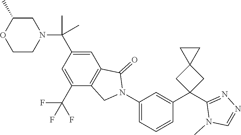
C1(N2C(=O)C3=C(C2)C(C(F)(F)F)=CC(C(N2CC(C)OCC2)(C)C)=C3)=CC=CC(C2(C3=NN=CN3C)CC3(C2)CC3)=C1
